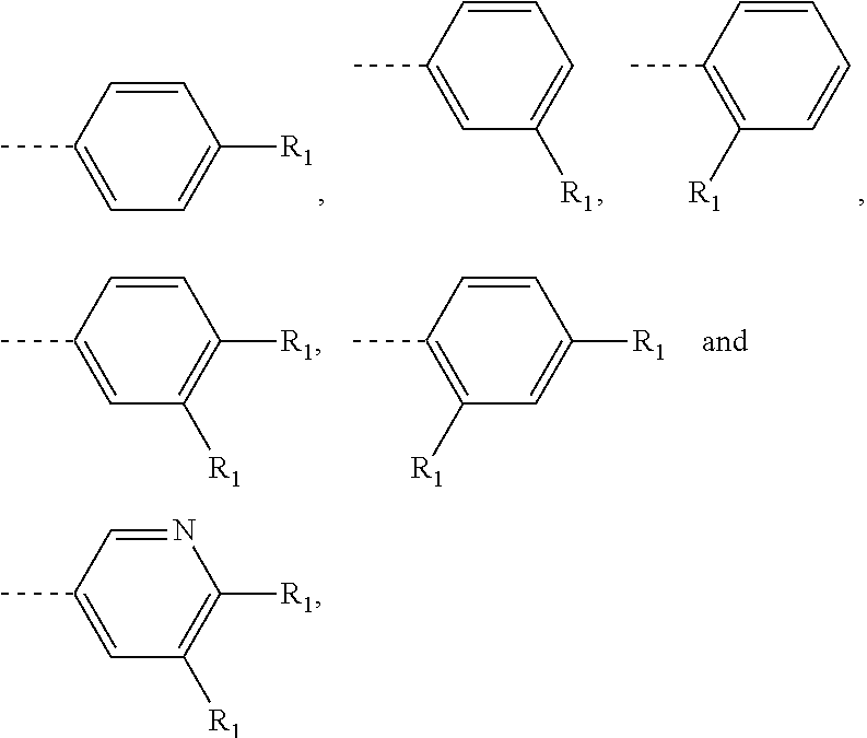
C1=CC(C)=CC=C1[R1].C1=CC(C)=CC([R1])=C1.C1=CC(C)=C([R1])C=C1.C1=CC(C)=CC([R1])=C1[R1].C1=CC(C)=C([R1])C=C1[R1].N1=CC(C)=CC([R1])=C1[R1]
